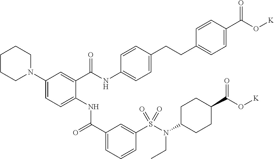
C1(N2CCCCC2)=CC=C(NC(C2=CC=CC(S(N(CC)C3CCC(C(=O)O[K])CC3)(=O)=O)=C2)=O)C(C(NC2=CC=C(CCC3=CC=C(C(O[K])=O)C=C3)C=C2)=O)=C1
